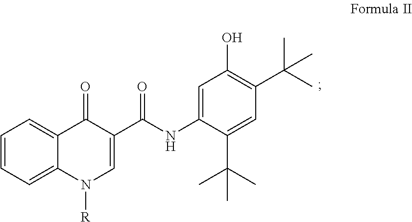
C1=CC=C2C(=C1)C(=O)C(C(NC1=CC(O)=C(C(C)(C)C)C=C1C(C)(C)C)=O)=CN2[R]
